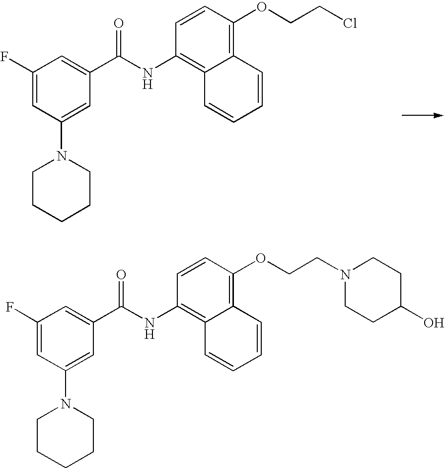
C1(F)=CC(N2CCCCC2)=CC(C(NC2=C3C(=C(OCCCl)C=C2)C=CC=C3)=O)=C1.C1(F)=CC(N2CCCCC2)=CC(C(NC2=C3C(=C(OCCN4CCC(O)CC4)C=C2)C=CC=C3)=O)=C1
